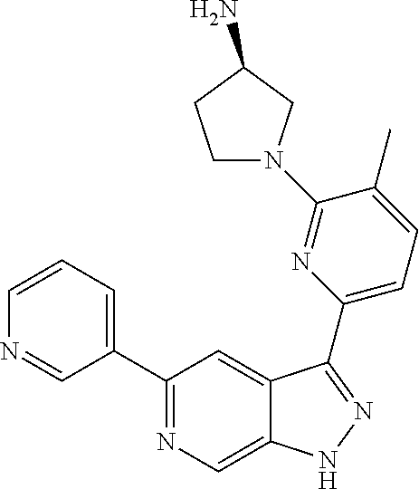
C1(C2=CC=CN=C2)=NC=C2C(=C1)C(C1=CC=C(C)C(N3CCC(N)C3)=N1)=NN2
